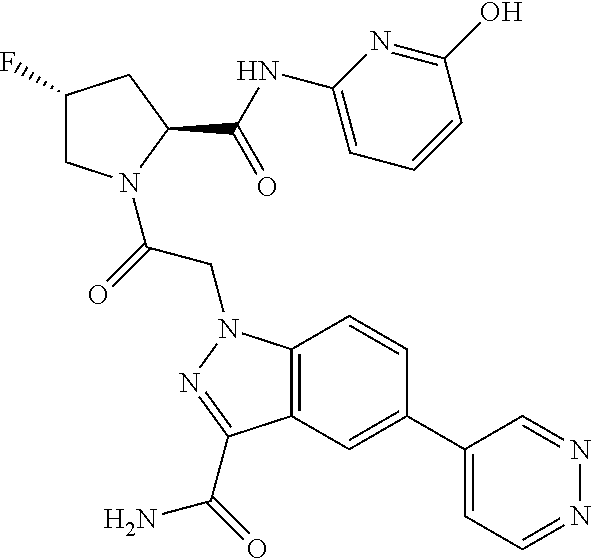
C1(F)CN(C(=O)CN2C3=C(C=C(C4=CC=NN=C4)C=C3)C(C(N)=O)=N2)C(C(NC2=CC=CC(O)=N2)=O)C1
